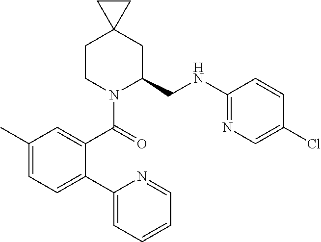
C1CN(C(=O)C2=CC(C)=CC=C2C2=CC=CC=N2)C(CNC2=NC=C(Cl)C=C2)CC12CC2
